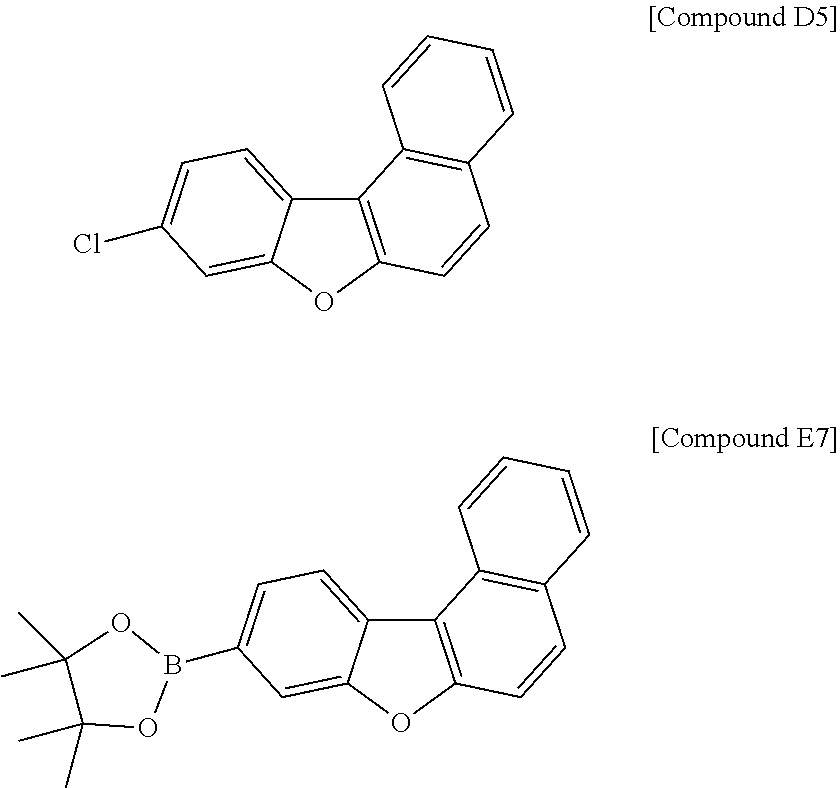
C12=C(OC3=CC(Cl)=CC=C13)C=CC1=C2C=CC=C1.C12=C(OC3=CC(B4OC(C)(C)C(C)(C)O4)=CC=C13)C=CC1=C2C=CC=C1
